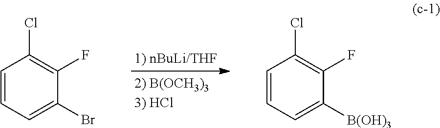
C1=CC=C(Br)C(F)=C1Cl.C1=CC=C([B(OH)3])C(F)=C1Cl
